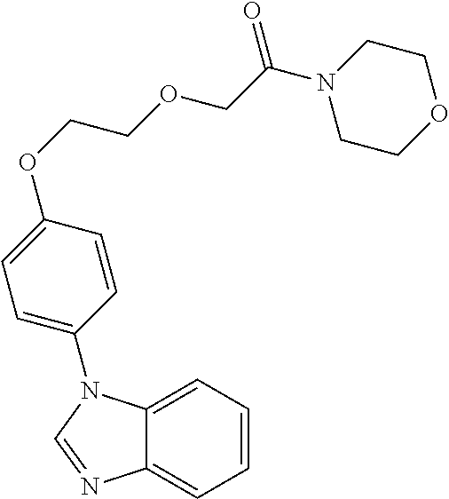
C1=CC=C2C(=C1)N=CN2C1=CC=C(OCCOCC(N2CCOCC2)=O)C=C1
